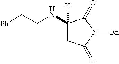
C1(NCC[Ph])([H])CC(=O)N([Bn])C1=O
